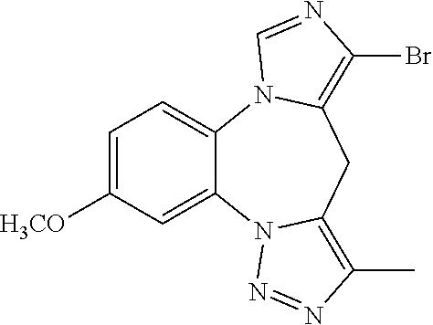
C12=CC=C([H3CO])C=C1N1C(=C(C)N=N1)CC1=C(Br)N=CN21
